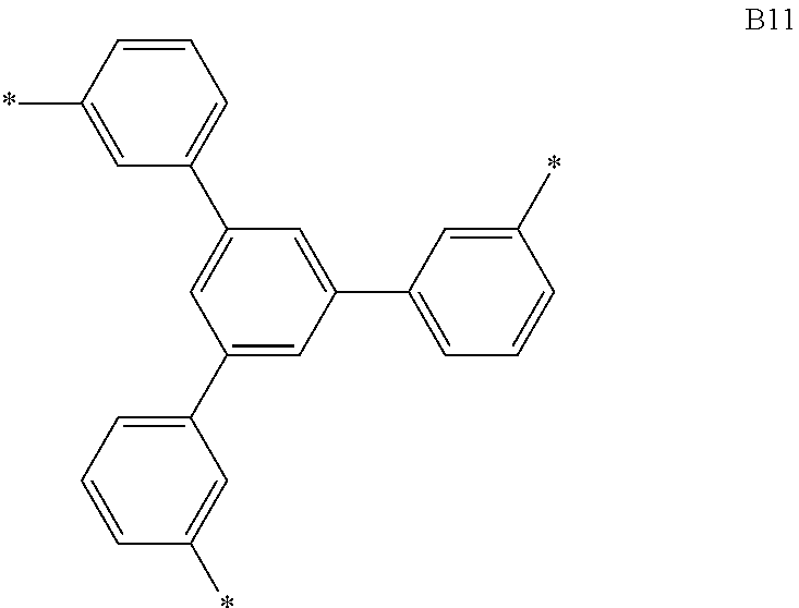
C1=CC(*)=CC(C2=CC(C3=CC=CC(*)=C3)=CC(C3=CC=CC(*)=C3)=C2)=C1
